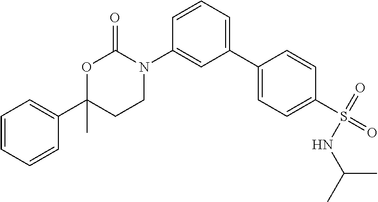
C1=CC=CC(C2(C)CCN(C3=CC(C4=CC=C(S(=O)(=O)NC(C)C)C=C4)=CC=C3)C(=O)O2)=C1
